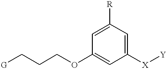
C1([R])=CC(OCCC[G])=CC([X][Y])=C1
